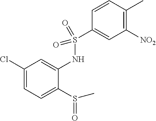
C1(Cl)=CC=C(S(C)=O)C(NS(=O)(=O)C2=CC([NO2])=C(C)C=C2)=C1
